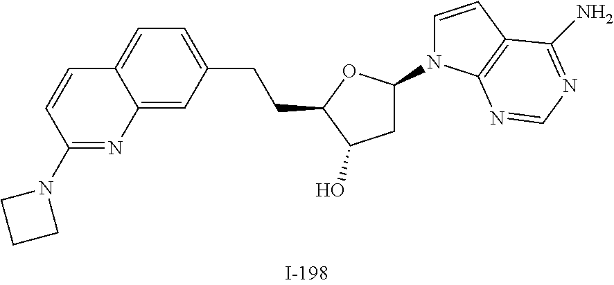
C1C(N2C=CC3=C2N=CN=C3N)OC(CCC2=CC=C3C(=C2)N=C(N2CCC2)C=C3)C1O
